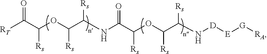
O=C(C(OC(C(NC(C(OC(C(N[D][E][G][RA])[Rs])[Rs])[Rs])=O)[Rs])[Rs])[Rs])[RT]
